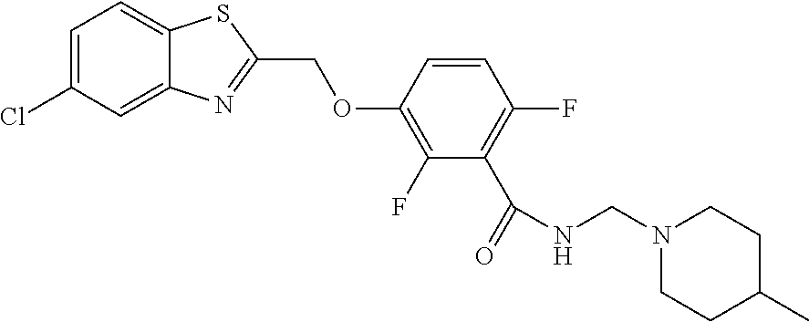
C1=C(Cl)C=C2C(=C1)SC(COC1=C(F)C(C(=O)NCN3CCC(C)CC3)=C(F)C=C1)=N2
